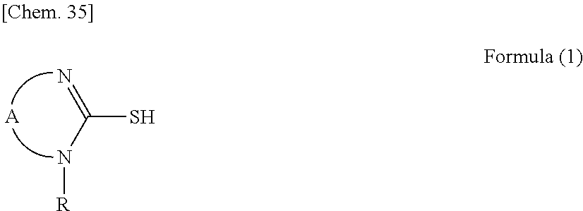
C(S)(N[R])=N.[A]
